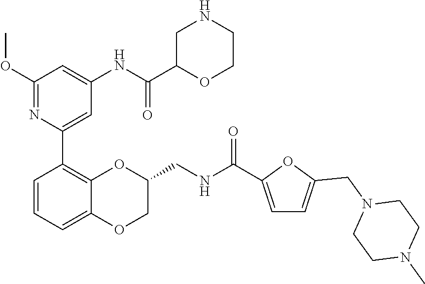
COC1=NC(C2=C3OC(CNC(=O)C4=CC=C(CN5CCN(C)CC5)O4)COC3=CC=C2)=CC(NC(=O)C2CNCCO2)=C1
